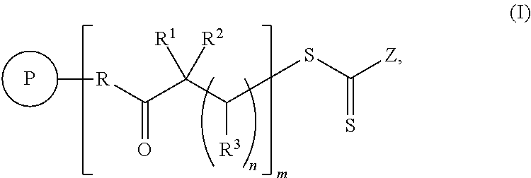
P.C[R]C(C(C(SC([Z])=S)[R3])([R2])[R1])=O
